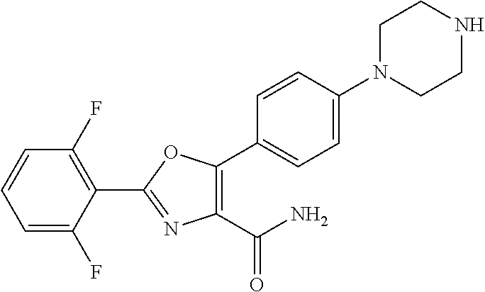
C1(C(N)=O)=C(C2=CC=C(N3CCNCC3)C=C2)OC(C2=C(F)C=CC=C2F)=N1
